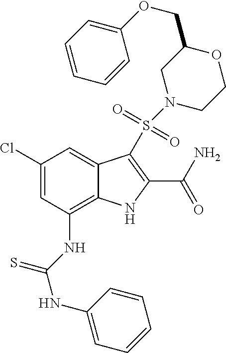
C1(Cl)=CC(NC(NC2=CC=CC=C2)=S)=C2C(=C1)C(S(=O)(=O)N1CCOC(COC3=CC=CC=C3)C1)=C(C(N)=O)N2
